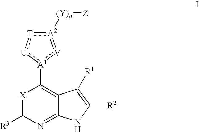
[A2]1([(Y)n][Z]):[T]:[U]:[A1](C2=C3C(=NC([R3])=[X]2)NC([R2])=C3[R1]):[V]=1
